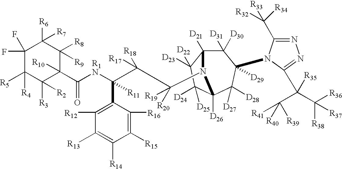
C1(F)(F)C([R5])([R4])C([R3])([R2])C([R10])(C([R1N]C(C(C([R20])([R19])N2C3([D21])C([D31])([D30])C([D29])(N4C(C([R32])([R33])[R34])=NN=C4C(C([R41])([R39])[R40])(C([R36])([R38])[R37])[R35])C([D27])([D28])C2([D26])C([D24])([D25])C3([D23])[D22])([R18])[R17])(C2=C([R12])C([R13])=C([R14])C([R15])=C2[R16])[R11])=O)C([R8])([R9])C1([R6])[R7]
